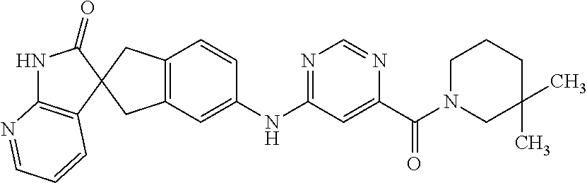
N1C2=C(C=CC=N2)C2(C1=O)CC1=C(C=C(NC3=NC=NC(C(=O)N4CCCC(C)(C)C4)=C3)C=C1)C2
